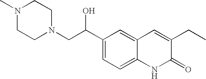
N1(CC(C2=CC=C3C(=C2)C=C(CC)C(=O)N3)O)CCN(C)CC1
